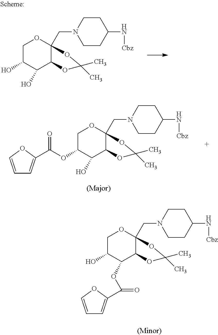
C1C(O)C(O)C2C(CN3CCC(N[Cbz])CC3)(O1)OC(C)(C)O2.C1C(OC(=O)C2=CC=CO2)C(O)C2C(CN3CCC(N[Cbz])CC3)(O1)OC(C)(C)O2.O(C(=O)C1=CC=CO1)C1C(O)COC2(CN3CCC(N[Cbz])CC3)C1OC(C)(C)O2
